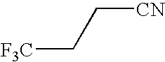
C([F3C])C[CN]
